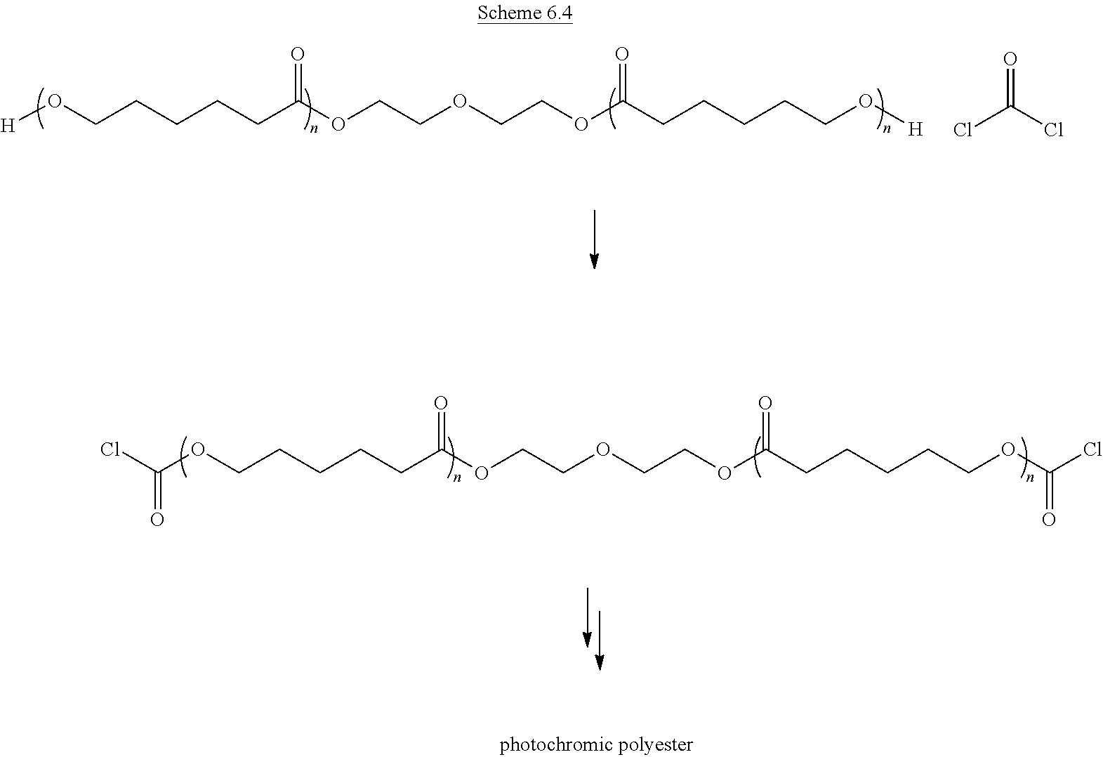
C(OCCCCCC(OCCOCCOC(CCCCCOC(=O)Cl)=O)=O)(=O)Cl.[H]OCCCCCC(OCCOCCOC(CCCCCO[H])=O)=O.ClC(Cl)=O
